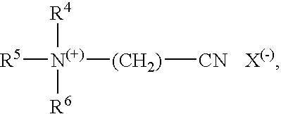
[R5][N(+)]([(CH2)][CN])([R4])[R6].[X(-)]
